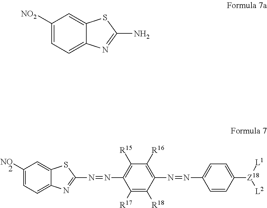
N(=NC1=C([R15])C([R16])=C(N=NC2=CC=C([Z18]([L1])[L2])C=C2)C([R18])=C1[R17])C1=NC2=CC=C([NO2])C=C2S1.NC1=NC2=CC=C([NO2])C=C2S1
